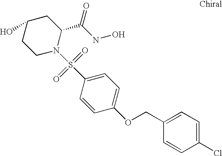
C1(O)CCN(S(C2=CC=C(OCC3=CC=C(Cl)C=C3)C=C2)(=O)=O)C(C(NO)=O)C1
